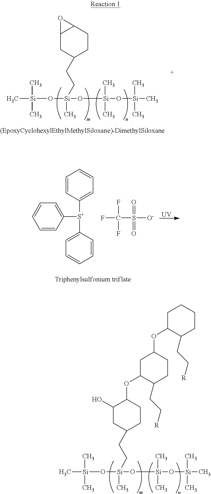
C[Si](O[Si](C)(CCC1CCC(OC2C(CC[R])CCC(OC3C(CC[R])CCCC3)C2)C(O)C1)O[Si](C)(O[Si](C)(C)C)C)(C)C.C[Si](O[Si](C)(CCC1CCC2C(C1)O2)O[Si](C)(O[Si](C)(C)C)C)(C)C.C1=CC([S+](C2=CC=CC=C2)C2=CC=CC=C2)=CC=C1.FC(F)(F)S(=O)(=O)[O-].[UV]
